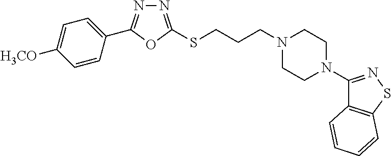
N1=C(SCCCN2CCN(C3=NSC4=C3C=CC=C4)CC2)OC(C2=CC=C([H3CO])C=C2)=N1
